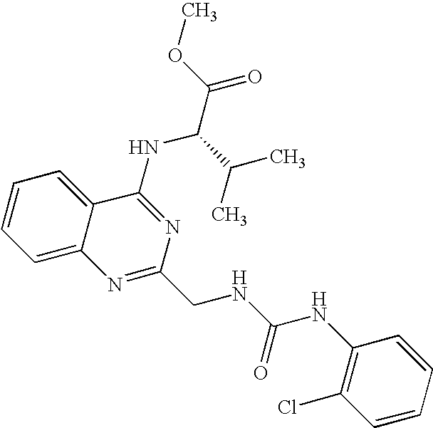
C12=CC=CC=C1C(NC(C(=O)OC)C(C)C)=NC(CNC(NC1=C(Cl)C=CC=C1)=O)=N2
